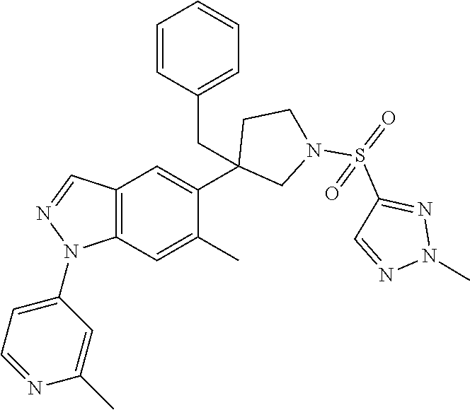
C12=C(C=C(C)C(C3(CC4=CC=CC=C4)CN(S(=O)(C4=NN(C)N=C4)=O)CC3)=C1)N(C1=CC=NC(C)=C1)N=C2
